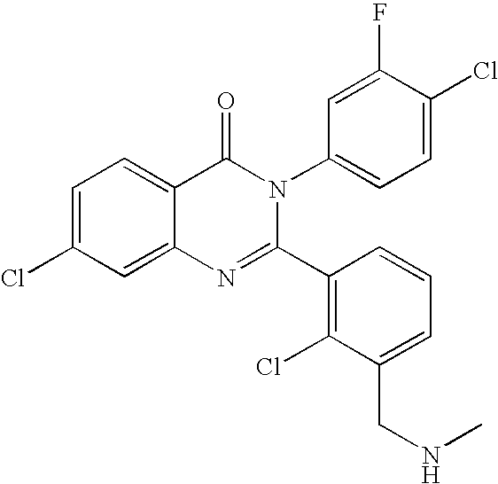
C1=C(Cl)C=C2C(=C1)C(=O)N(C1=CC=C(Cl)C(F)=C1)C(C1=C(Cl)C(CNC)=CC=C1)=N2
